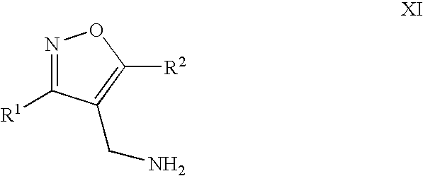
N1=C([R1])C(CN)=C([R2])O1
